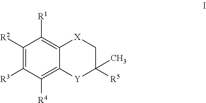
C1([R2])=C([R3])C([R4])=C2C(=C1[R1])[X]CC([R5])(C)[Y]2
